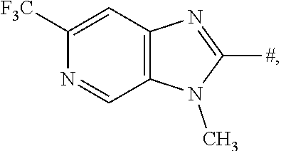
C12=C(C=C([F3C])N=C1)N=C([#])N2C
